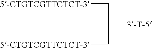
C([3-T-5])(C[5-CTGTCGTTCTCT-3])C[5-CTGTCGTTCTCT-3]
